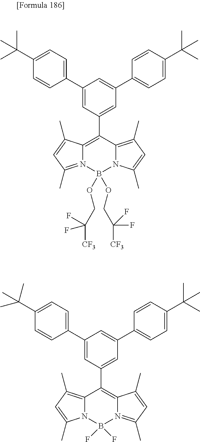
C1(C2=CC(C3=CC=C(C(C)(C)C)C=C3)=CC(C3=CC=C(C(C)(C)C)C=C3)=C2)=C2N(=C(C)C=C2C)B(OCC(F)(F)[CF3])(OCC(F)(F)[CF3])N2C1=C(C)C=C2C.C1(C2=CC(C3=CC=C(C(C)(C)C)C=C3)=CC(C3=CC=C(C(C)(C)C)C=C3)=C2)=C2N(=C(C)C=C2C)B(F)(F)N2C1=C(C)C=C2C
